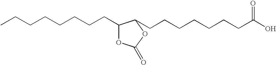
C(CCCCCCC(O)=O)C1C(CCCCCCCC)OC(=O)O1
